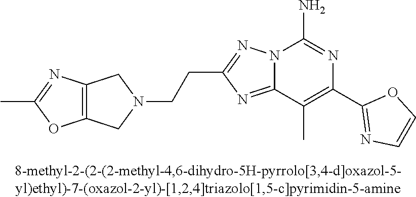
C(CC1=NN2C(=N1)C(C)=C(C1=NC=CO1)N=C2N)N1CC2=C(C1)OC(C)=N2
